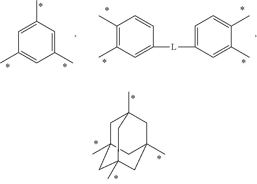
C1=C(C)C=C(C)C=C1C.C1(C)=C(C)C=C([L]C2=CC=C(C)C(C)=C2)C=C1.C1C2(C)CC3(C)CC(C)(CC1(C)C3)C2
